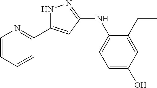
N1C(C2=NC=CC=C2)=CC(NC2=CC=C(O)C=C2CC)=N1
